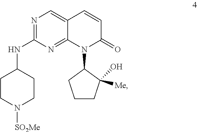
N1=C(NC2CCN([SO2Me])CC2)N=C2C(=C1)C=CC(=O)N2C1CCCC1([Me])O
